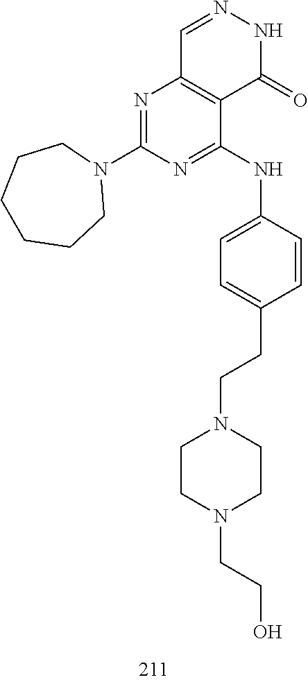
C1=NNC(=O)C2=C1N=C(N1CCCCCC1)N=C2NC1=CC=C(CCN2CCN(CCO)CC2)C=C1
